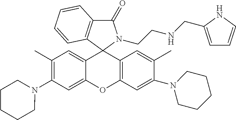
C1(C)=C(N2CCCCC2)C=C2C(=C1)C1(C3=C(O2)C=C(N2CCCCC2)C(C)=C3)N(CCNCC2=CC=CN2)C(=O)C2=C1C=CC=C2
